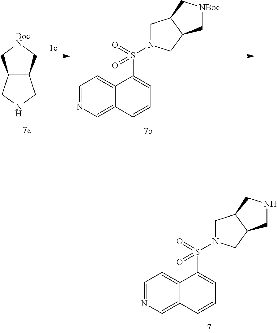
C12C(CNC1)C[BocN]C2.C1=NC=C2C(=C1)C(S(=O)(=O)N1CC3C(C1)C[NBoc]C3)=CC=C2.C1=NC=C2C(=C1)C(S(=O)(=O)N1CC3C(C1)CNC3)=CC=C2
